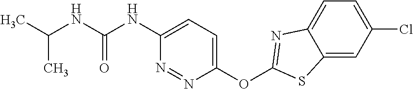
C1=C2C(=CC(Cl)=C1)SC(OC1=CC=C(NC(NC(C)C)=O)N=N1)=N2
